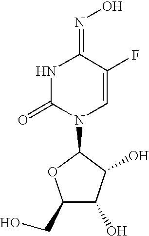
C1(CO)C(O)C(O)C(N2C=C(F)C(=NO)NC2=O)O1
